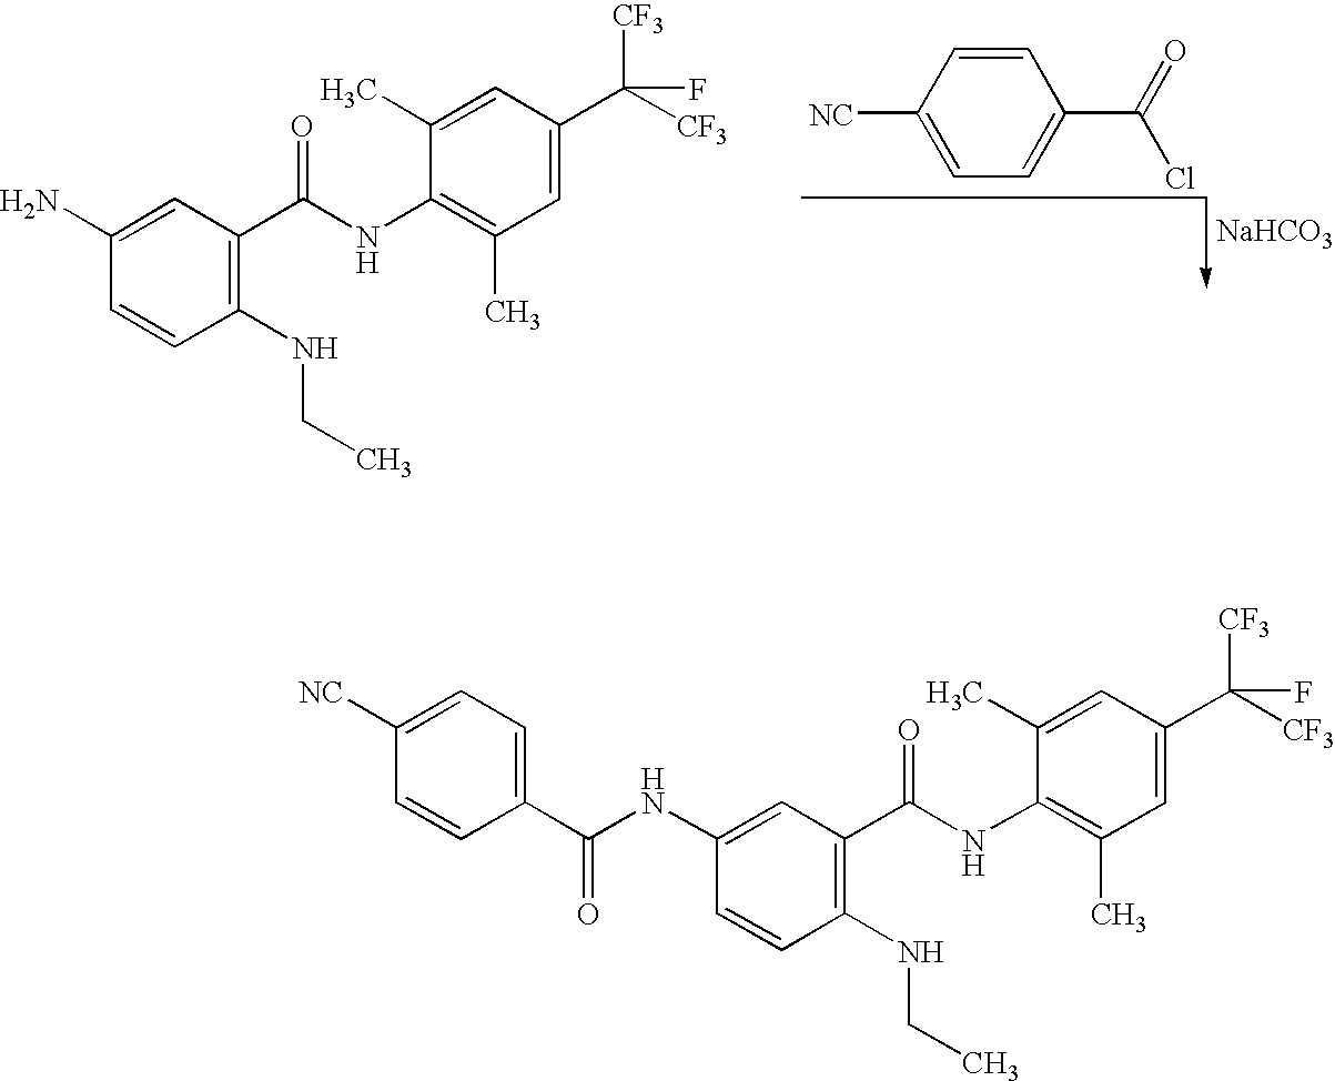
C1(NCC)=C(C(NC2=C(C)C=C(C([CF3])([CF3])F)C=C2C)=O)C=C(N)C=C1.C1=CC([NC])=CC=C1C(=O)Cl.[NaHCO3].C1(NCC)=C(C(NC2=C(C)C=C(C([CF3])([CF3])F)C=C2C)=O)C=C(NC(C2=CC=C([NC])C=C2)=O)C=C1
